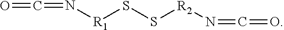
N([R1]SS[R2]N=C=O)=C=O
